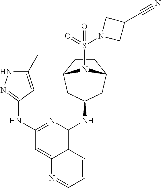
C1(C)=CC(NC2=NC(NC3CC4CCC(C3)N4S(=O)(N3CC(C#N)C3)=O)=C3C(=C2)N=CC=C3)=NN1
